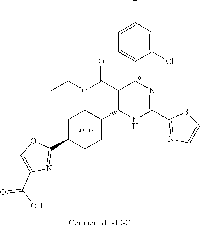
C1=C(Cl)C(C2N=C(C3=NC=CS3)NC(C3CCC(C4=NC(C(O)=O)=CO4)CC3)=C2C(OCC)=O)=CC=C1F
